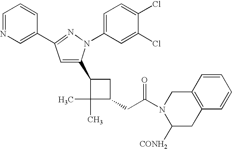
C1(CC(=O)N2CC3=C(CC2[CONH2])C=CC=C3)CC(C2=CC(C3=CN=CC=C3)=NN2C2=CC=C(Cl)C(Cl)=C2)C1(C)C
